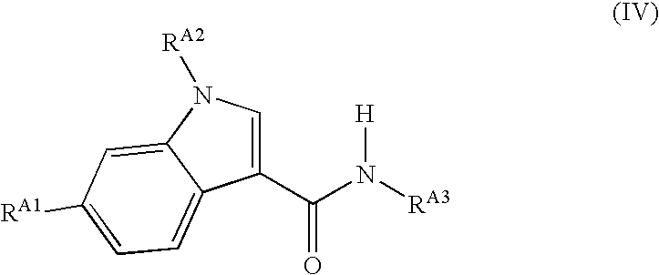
C1(C(N([RA3])[H])=O)=CN([RA2])C2=CC([RA1])=CC=C12
